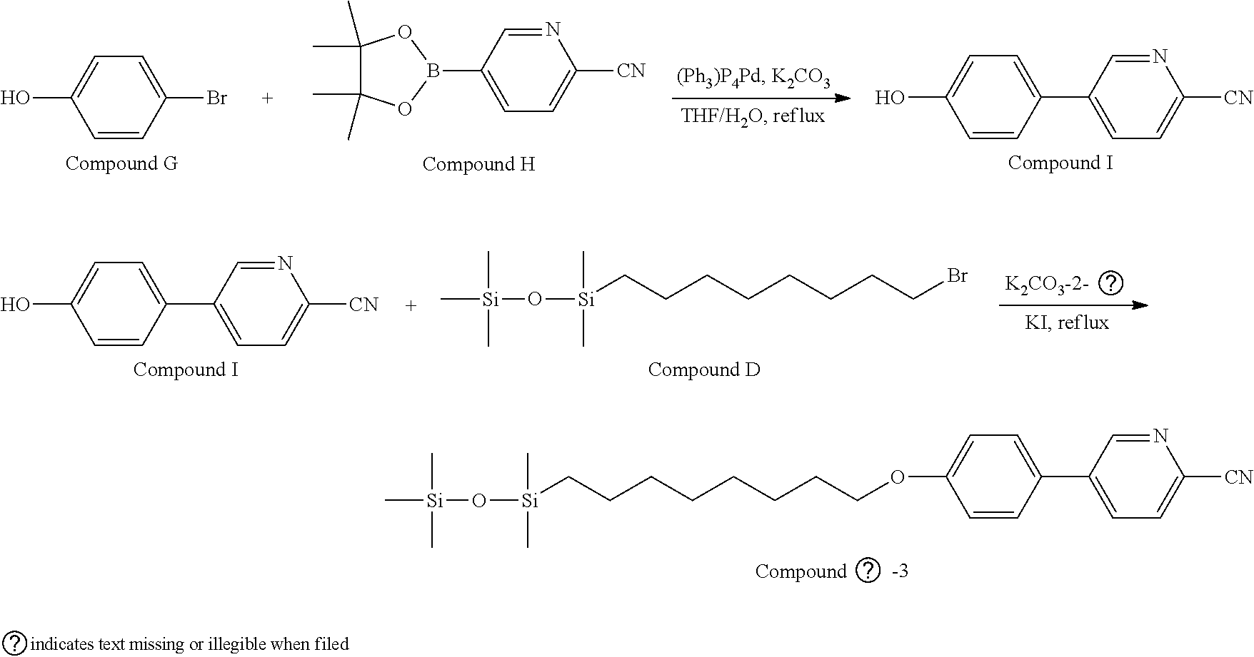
C1=CC(Br)=CC=C1O.C1=C(B2OC(C)(C)C(C)(C)O2)C=NC([CN])=C1.C1=CC(C2=CC=C([CN])N=C2)=CC=C1O.C1=CC(C2=CC=C([CN])N=C2)=CC=C1O.C[Si](O[Si](CCCCCCCCBr)(C)C)(C)C.C[Si](O[Si](CCCCCCCCOC1=CC=C(C2=CC=C([CN])N=C2)C=C1)(C)C)(C)C
